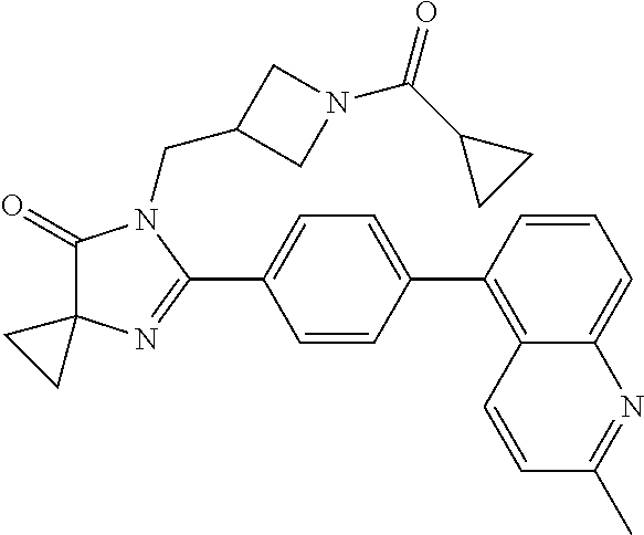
C1(=O)C2(N=C(C3=CC=C(C4=C5C(=CC=C4)N=C(C)C=C5)C=C3)N1CC1CN(C(C3CC3)=O)C1)CC2
